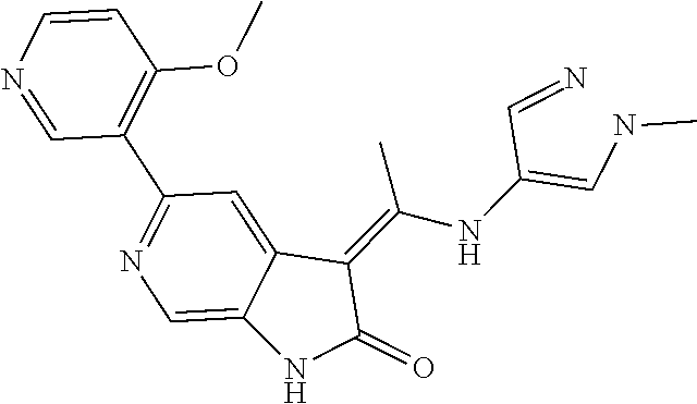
C12=CC(C3=C(OC)C=CN=C3)=NC=C1NC(=O)C2=C(NC(=CNC)C=N)C
